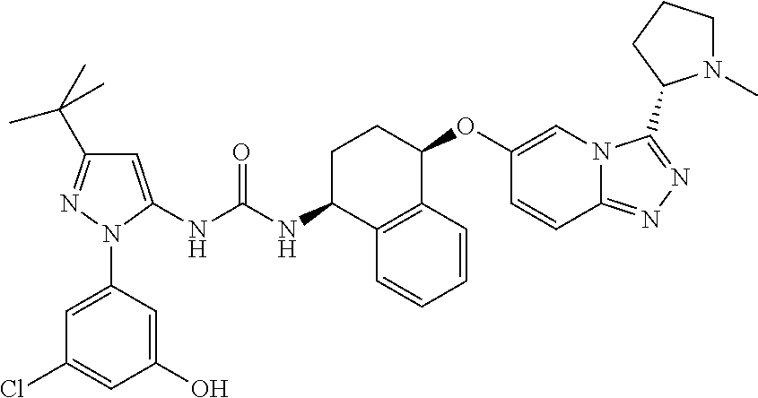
C1(O)=CC(N2C(NC(NC3C4=C(C(OC5=CN6C(=NN=C6C6N(C)CCC6)C=C5)CC3)C=CC=C4)=O)=CC(C(C)(C)C)=N2)=CC(Cl)=C1
